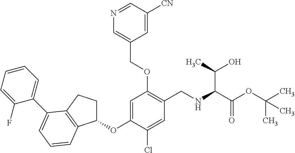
C1(OC2=CC(OCC3=CN=CC([CN])=C3)=C(CNC(C(OC(C)(C)C)=O)C(O)C)C=C2Cl)CCC2=C1C=CC=C2C1=CC=CC=C1F
